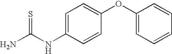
NC(NC1=CC=C(OC2=CC=CC=C2)C=C1)=S
